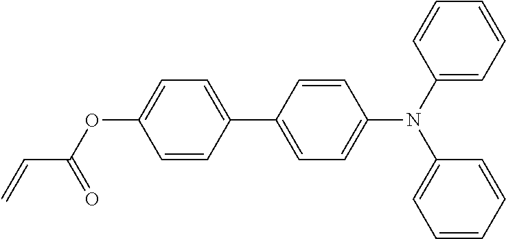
C1=CC(N(C2=CC=C(C3=CC=C(OC(C=C)=O)C=C3)C=C2)C2=CC=CC=C2)=CC=C1
